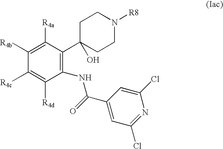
C1([R4b])=C([R4a])C(C2(O)CCN([R8])CC2)=C(NC(C2=CC(Cl)=NC(Cl)=C2)=O)C([R4d])=C1[R4c]
